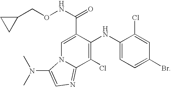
C1(Cl)=C(NC2=CC=C(Br)C=C2Cl)C(C(NOCC2CC2)=O)=CN2C1=NC=C2N(C)C
